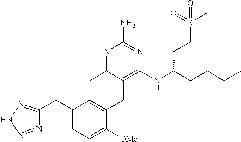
C1(CC2=NNN=N2)=CC=C([OMe])C(CC2=C(NC(CCCC)CCS(C)(=O)=O)N=C(N)N=C2C)=C1
